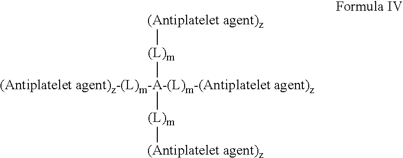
[(Antiplatelet agent)z-(L)m-A-(L)m-(Antiplatelet agent)z]([(L)m][(Antiplatelet agent)z])[(L)m][(Antiplatelet agent)z]
